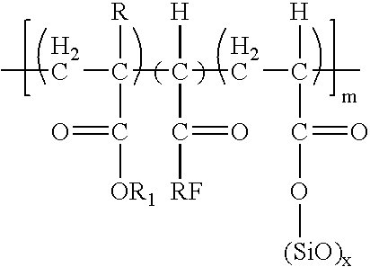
CCC(C(CC(C)([H])C(O[(SiO)x])=O)([H])C([RF])=O)([R])C([OR1])=O
